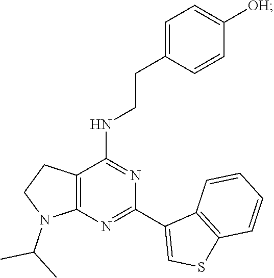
C1(C2=CSC3=C2C=CC=C3)=NC2=C(C(NCCC3=CC=C([OH])C=C3)=N1)CCN2C(C)C
